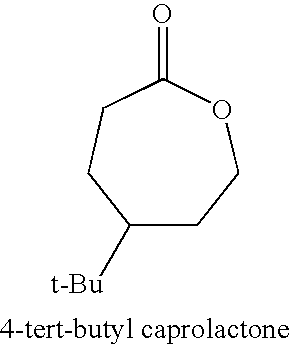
C1([t-Bu])CCOC(=O)CC1
